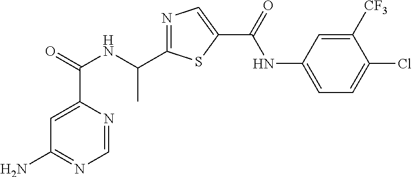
C1=NC(C(=O)NC(C2=NC=C(C(=O)NC3=CC=C(Cl)C([CF3])=C3)S2)C)=CC(N)=N1
